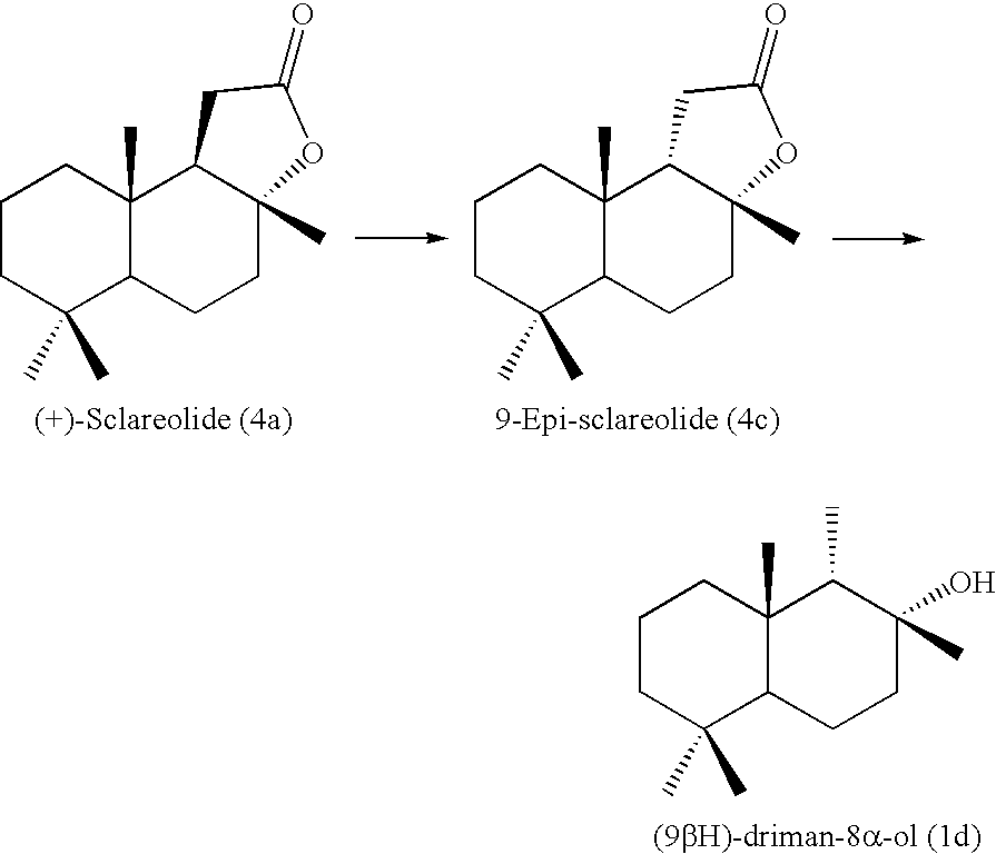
C1CC(C)(C)C2C(C)(C1)C1C(C)(CC2)OC(=O)C1.C1CC(C)(C)C2C(C)(C1)C1C(C)(CC2)OC(=O)C1.C1CC(C)(C)C2C(C)(C1)C(C)C(C)(O)CC2
